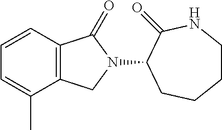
C1=CC2=C(C(C)=C1)CN(C1C(=O)NCCCC1)C2=O
